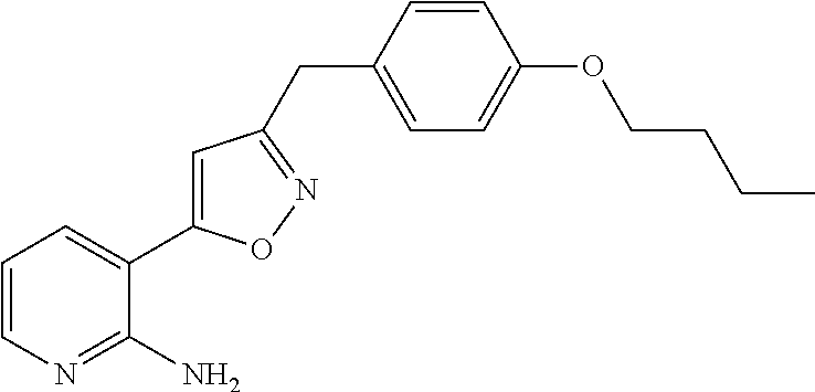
C1=CN=C(N)C(C2=CC(CC3=CC=C(OCCCC)C=C3)=NO2)=C1
